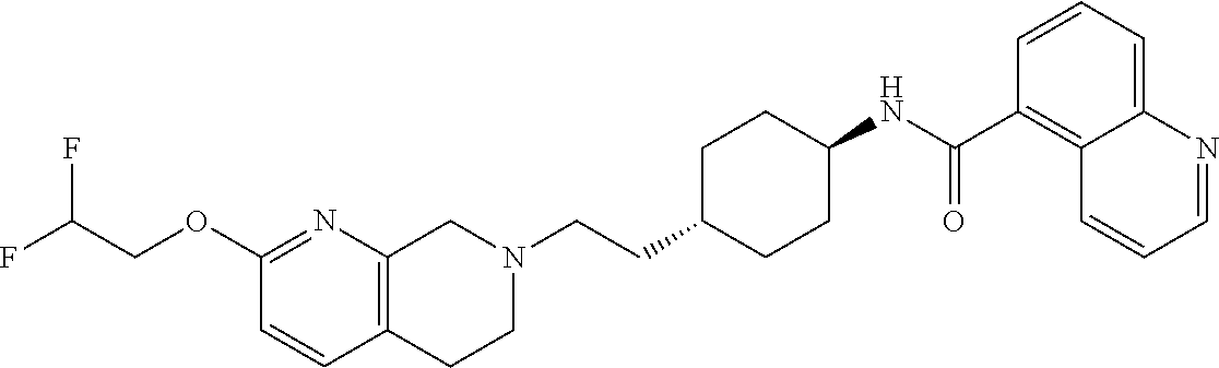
C12=C(CN(CCC3CCC(NC(C4=C5C(=CC=C4)N=CC=C5)=O)CC3)CC1)N=C(OCC(F)F)C=C2
